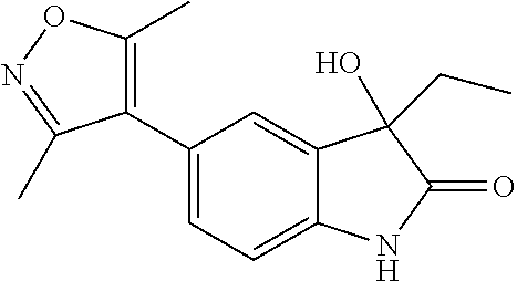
C1=C(C2=C(C)ON=C2C)C=C2C(=C1)NC(=O)C2(O)CC
